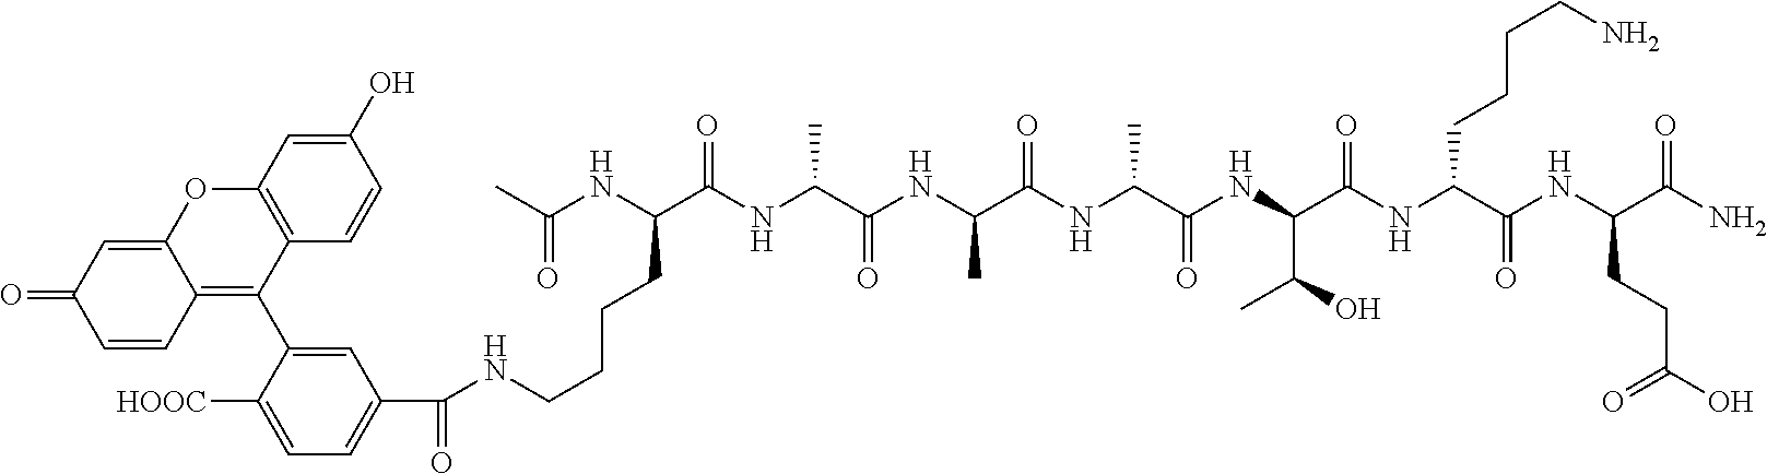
NC(C(NC(C(NC(C(NC(C(NC(C(NC(C(NC(C(NC(C)=O)CCCCNC(C1=CC=C([HOOC])C(C2=C3C(=CC(=O)C=C3)OC3=C2C=CC(O)=C3)=C1)=O)=O)C)=O)C)=O)C)=O)C(C)O)=O)CCCCN)=O)CCC(O)=O)=O
